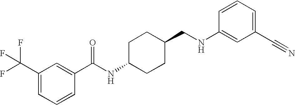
C1(C(F)(F)F)=CC=CC(C(NC2CCC(CNC3=CC(C#N)=CC=C3)CC2)=O)=C1
